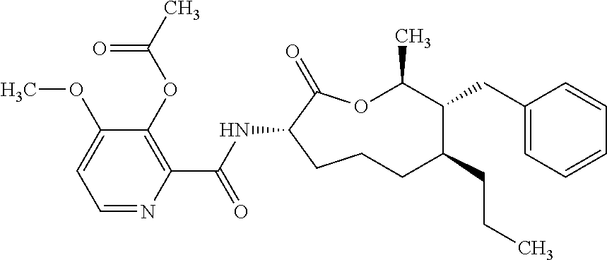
C1CC(NC(C2=C(OC(C)=O)C(OC)=CC=N2)=O)C(=O)OC(C)C(CC2=CC=CC=C2)C(CCC)C1
